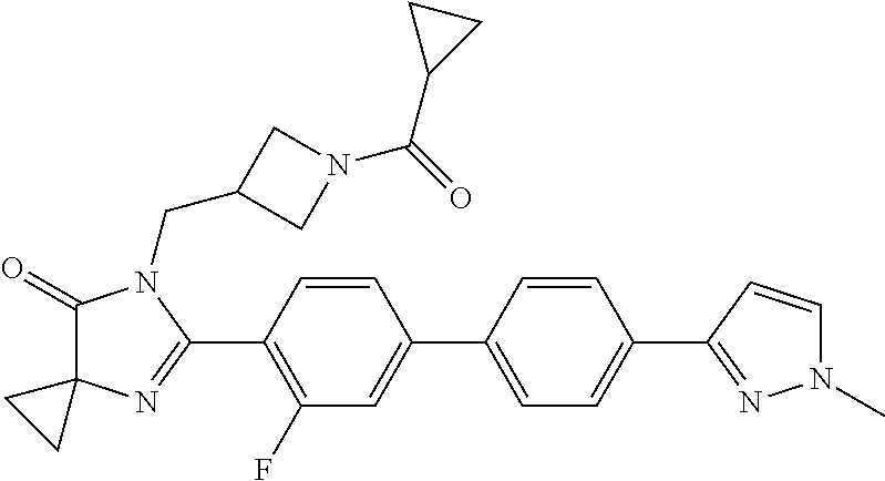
C1(=O)C2(N=C(C3=C(F)C=C(C4=CC=C(C5=NN(C)C=C5)C=C4)C=C3)N1CC1CN(C(=O)C3CC3)C1)CC2
